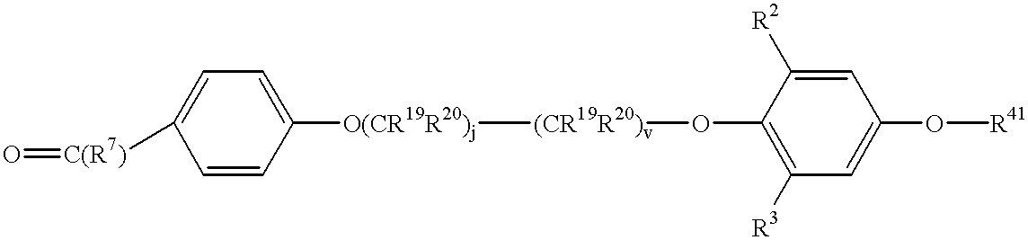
O=[C(R7)]C1=CC=C([O(CR19R20)j][(CR19R20)v]OC2=C([R3])C=C(O[R41])C=C2[R2])C=C1
